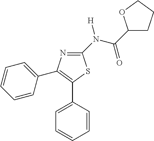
C1(N(C(=O)C2CCCO2)[H])=NC(C2=CC=CC=C2)=C(C2=CC=CC=C2)S1
